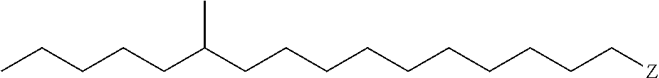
C(CCCCC[Z])CCCCC(CCCCC)C
